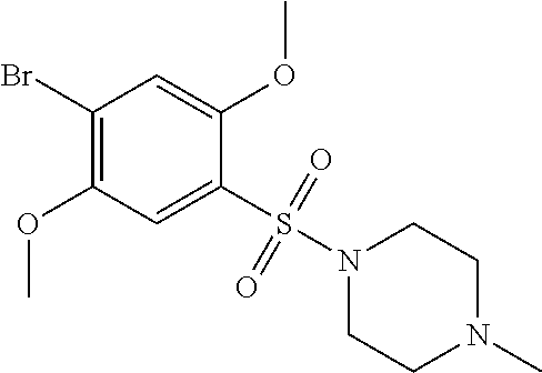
C1(Br)=C(OC)C=C(S(N2CCN(C)CC2)(=O)=O)C(OC)=C1
